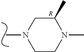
C1CN(C)C(C)CN1C.[R]
